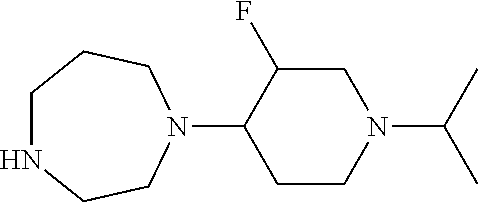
C1NCCN(C2CCN(C(C)C)CC2F)CC1
